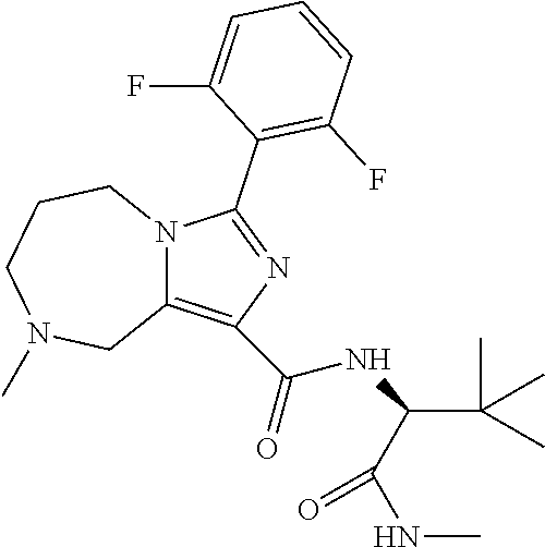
C12=C(C(=O)NC(C(=O)NC)C(C)(C)C)N=C(C3=C(F)C=CC=C3F)N1CCCN(C)C2
